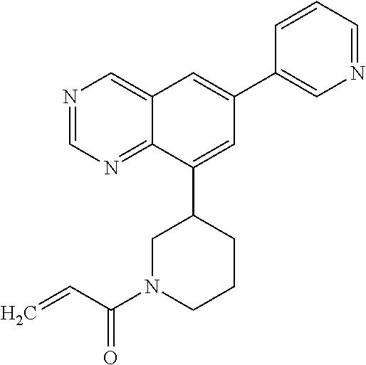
C=CC(N1CCCC(C2=CC(C3=CN=CC=C3)=CC3=CN=CN=C23)C1)=O
